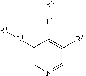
C1([L1][R1])=CN=CC([R3])=C1[L2][R2]
